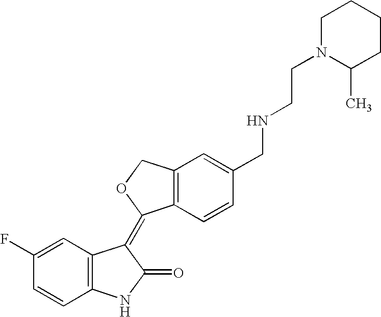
C12=C(C=CC(CNCCN3C(C)CCCC3)=C1)C(=C1C3=C(NC1=O)C=CC(F)=C3)OC2
